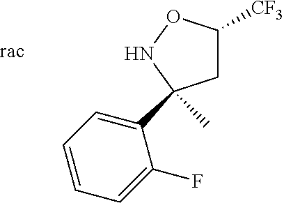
C1C([CF3])ONC1(C)C1=CC=CC=C1F
